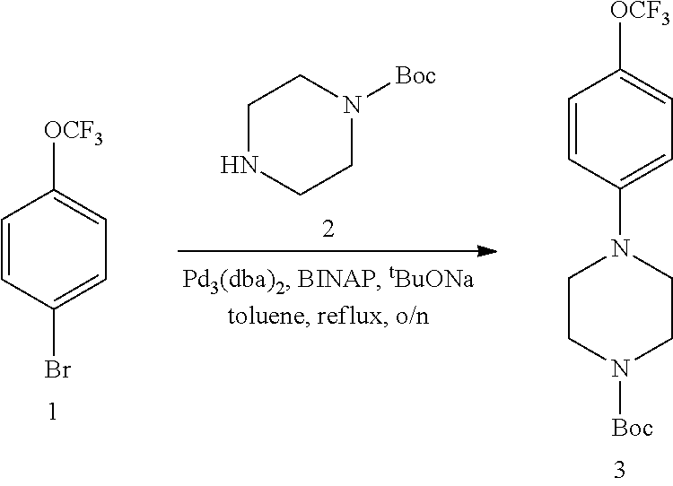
C1=CC(N2CCN([Boc])CC2)=CC=C1[OCF3].C1=CC(Br)=CC=C1[OCF3].C1NCCN([Boc])C1
